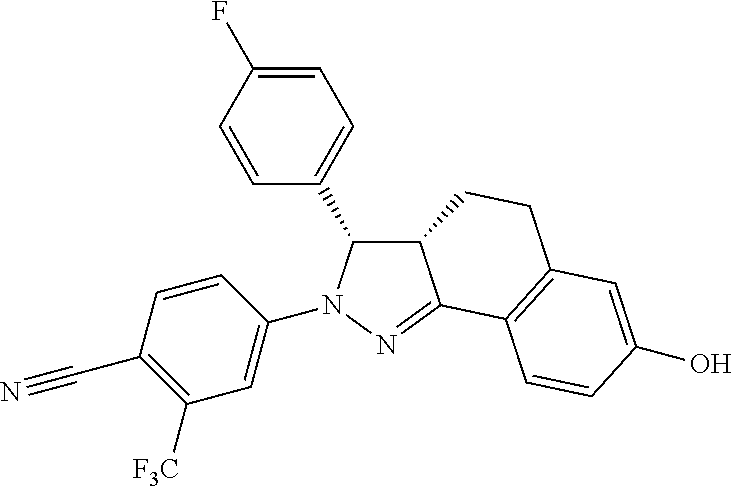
C12C(C3=CC=C(F)C=C3)N(C3=CC([F3C])=C(C#N)C=C3)N=C1C1=C(CC2)C=C(O)C=C1
